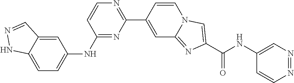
C1=C2C(=CC(NC3=NC(C4=CC5=NC(C(NC6=CN=NC=C6)=O)=CN5C=C4)=NC=C3)=C1)C=NN2
